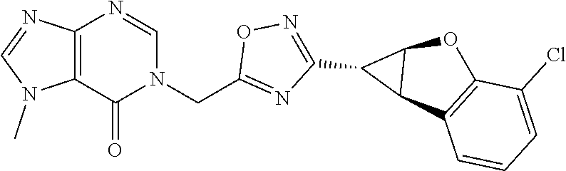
C12=C(N=CN(CC3=NC(C4C5C4OC4=C5C=CC=C4Cl)=NO3)C1=O)N=CN2C
